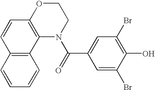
C1OC2=C(N(C(=O)C3=CC(Br)=C(O)C(Br)=C3)C1)C1=C(C=C2)C=CC=C1
